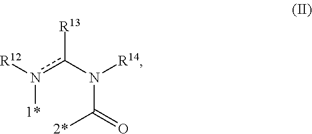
n([1*])(c(N(C([2*])=O)[R14])[R13])[R12]
